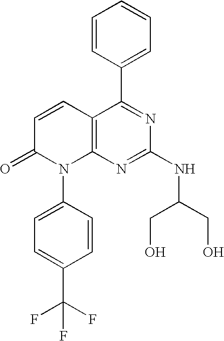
C12=C(N=C(NC(CO)CO)N=C1C1=CC=CC=C1)N(C1=CC=C(C(F)(F)F)C=C1)C(=O)C=C2
